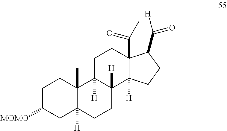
C1C([MOMO])CC2([H])C(C)(C1)C1([H])C([H])(CC2)C2([H])C(C(=O)C)(CC1)C(C([H])=O)CC2
